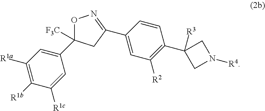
O1C([F3C])(C2=CC([R1a])=C([R1b])C([R1c])=C2)CC(C2=CC([R2])=C(C3([R3])CN([R4])C3)C=C2)=N1
